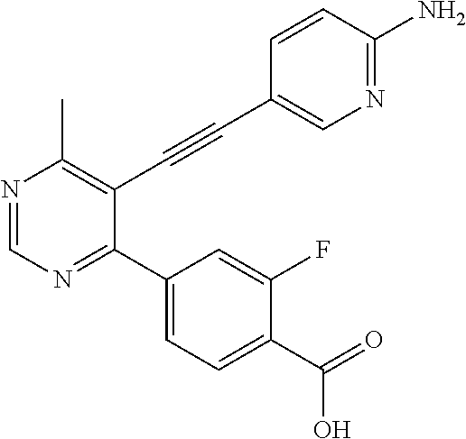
N1=CN=C(C2=CC=C(C(=O)O)C(F)=C2)C(C#CC2=CN=C(N)C=C2)=C1C
